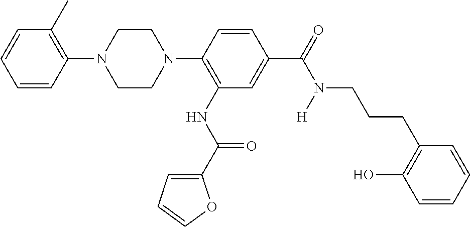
C1=CC(N2CCN(C3=C(NC(C4=CC=CO4)=O)C=C(C(=O)N(CCCC4=C(O)C=CC=C4)[H])C=C3)CC2)=C(C)C=C1
